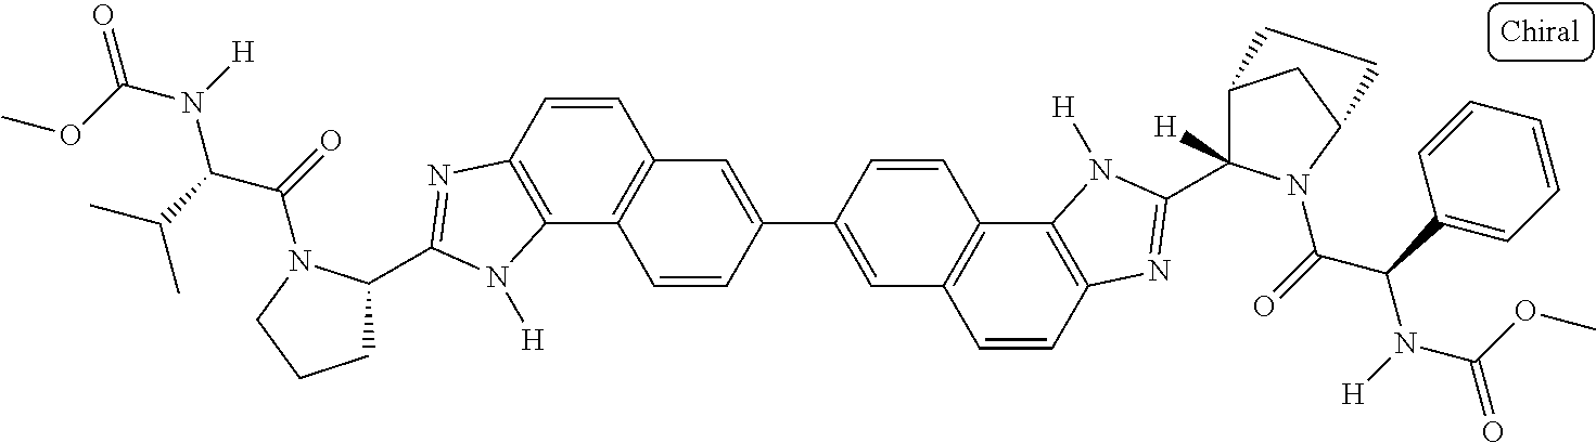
C1=C(C2=CC3=C(C=C2)C2=C(C=C3)N=C(C3([H])C4CC(N3C(=O)C(C3=CC=CC=C3)N([H])C(OC)=O)CC4)N2[H])C=CC2=C1C=CC1=C2N([H])C(C2CCCN2C(=O)C(C(C)C)N([H])C(OC)=O)=N1
